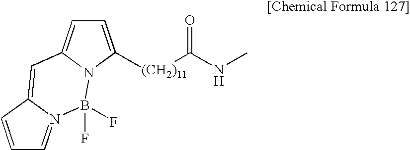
C1=CC2=CC3=CC=C([(CH2)11]C(NC)=O)N3B(F)(F)N2=C1
